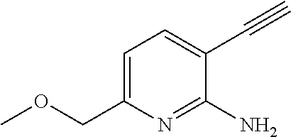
COCC1=CC=C(C#C)C(N)=N1
